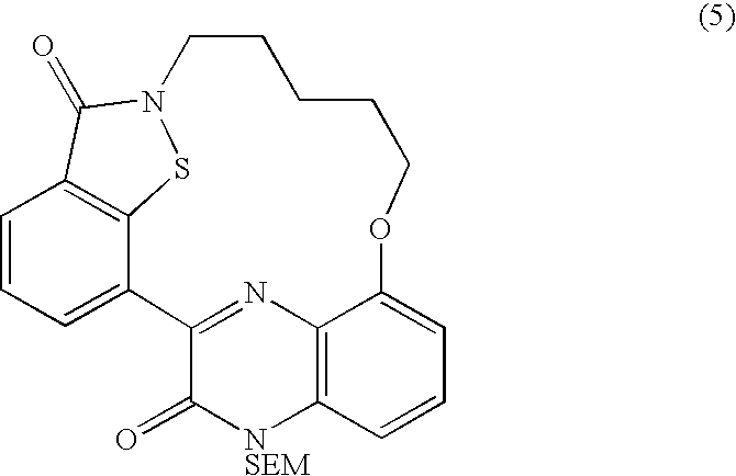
C12=NC3=C([NSEM]C1=O)C=CC=C3OCCCCCN1SC3=C(C=CC=C23)C1=O
